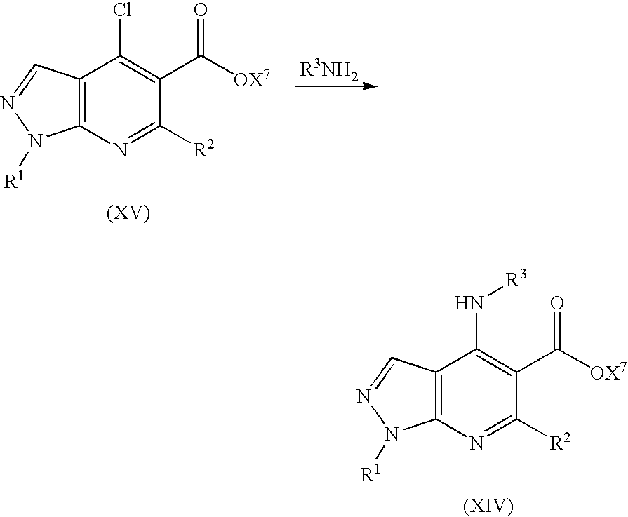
C12=C(N=C([R2])C(C([OX7])=O)=C1N[R3])N([R1])N=C2.C12=C(N=C([R2])C(C([OX7])=O)=C1Cl)N([R1])N=C2
